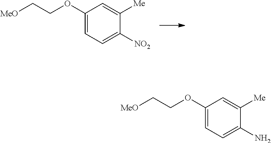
C1(OCC[MeO])=CC=C([NO2])C([Me])=C1.C1(OCC[MeO])=CC=C(N)C([Me])=C1
